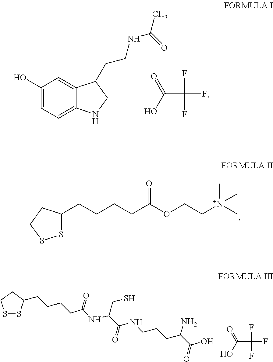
S1C(CCCCC(OCC[N+](C)(C)C)=O)CCS1.C1(O)=CC=C2C(=C1)C(CCNC(C)=O)CN2.FC(F)(C(O)=O)F.S1SC(CCCCC(NC(C(NCCCC(C(O)=O)N)=O)CS)=O)CC1.FC(F)(C(O)=O)F
